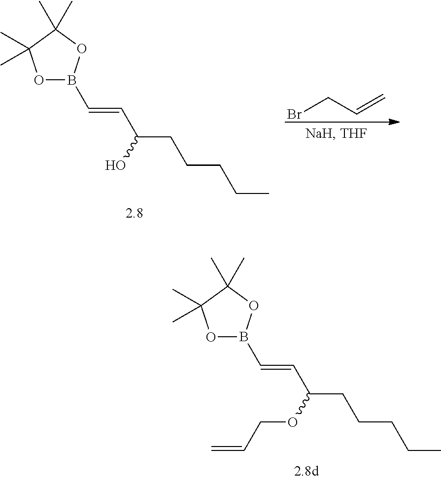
B1(C=CC(CCCCC)OCC=C)OC(C)(C)C(C)(C)O1.BrCC=C.B1(C=CC(CCCCC)O)OC(C)(C)C(C)(C)O1
